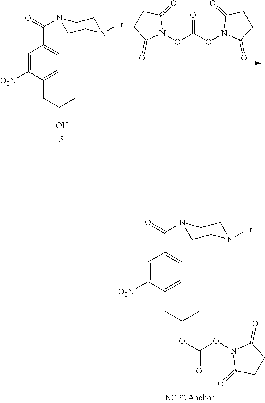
C1=C([O2N])C(CC(O)C)=CC=C1C(=O)N1CCN([Tr])CC1.N1(OC(ON2C(=O)CCC2=O)=O)C(=O)CCC1=O.C1=C([O2N])C(CC(OC(=O)ON2C(=O)CCC2=O)C)=CC=C1C(=O)N1CCN([Tr])CC1
